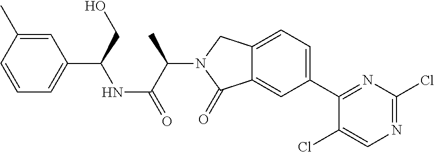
C1(C2=NC(Cl)=NC=C2Cl)=CC=C2C(=C1)C(=O)N(C(C(=O)NC(C1=CC=CC(C)=C1)CO)C)C2
